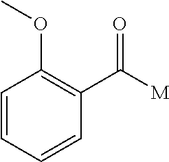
C1=CC=CC(C(=O)[M])=C1OC
